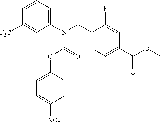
C1([F3C])=CC(N(CC2=CC=C(C(=O)OC)C=C2F)C(=O)OC2=CC=C([NO2])C=C2)=CC=C1
